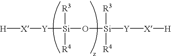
[H][X][Y][Si](O[Si]([Y][X][H])([R3])[R4])([R3])[R4]
